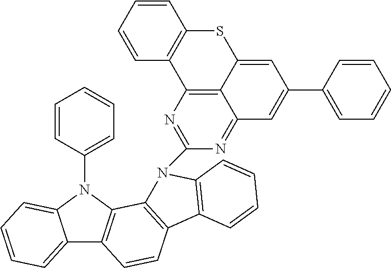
C12=CC=CC=C1N(C1=CC=CC=C1)C1=C2C=CC2=C1N(C1=NC3=C4C(=N1)C=C(C1=CC=CC=C1)C=C4SC1=C3C=CC=C1)C1=C2C=CC=C1
